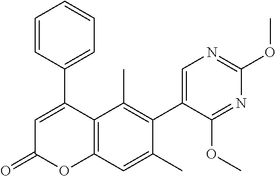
C1(C2=CC(=O)OC3=C2C(C)=C(C2=CN=C(OC)N=C2OC)C(C)=C3)=CC=CC=C1
